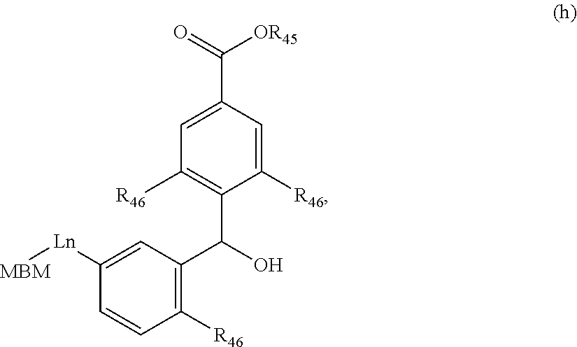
C1([R46])=CC(C(=O)[OR45])=CC([R46])=C1C(O)C1=C([R46])C=CC([Ln][MBM])=C1
